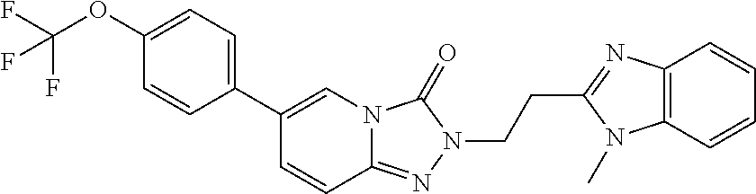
C1=CC2=NN(CCC3=NC4=C(C=CC=C4)N3C)C(=O)N2C=C1C1=CC=C(OC(F)(F)F)C=C1
